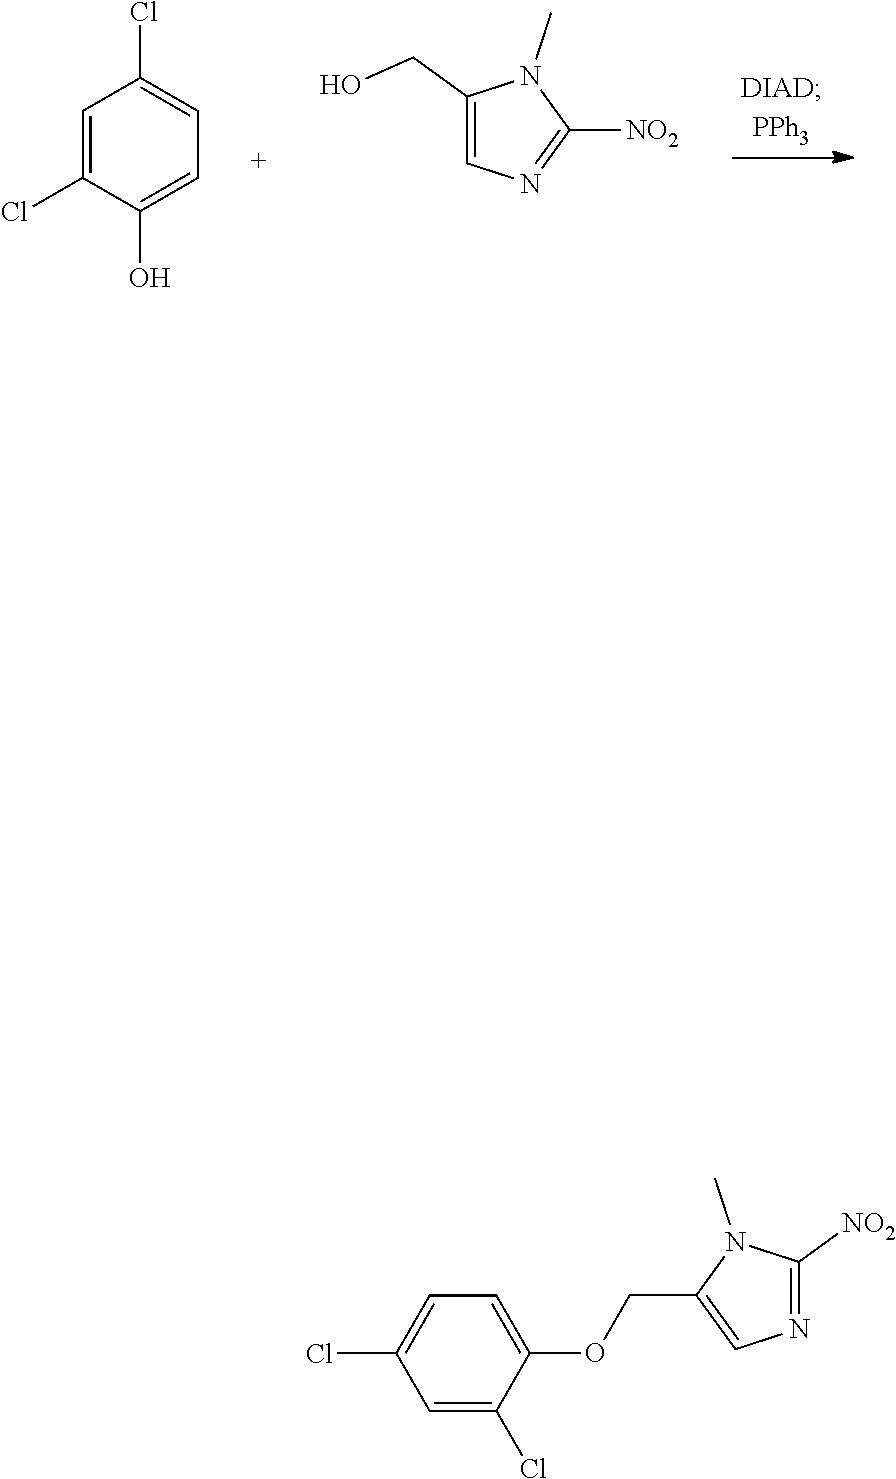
C1=C(Cl)C(O)=CC=C1Cl.C1(CO)=CN=C([NO2])N1C.C1=C(COC2=CC=C(Cl)C=C2Cl)N(C)C([NO2])=N1
